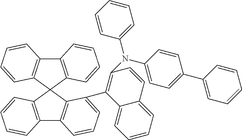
C12=C(C3(C4=C1C=CC=C4)C1=C(C4=C3C(C3=C(N(C5=CC=C(C6=CC=CC=C6)C=C5)C5=CC=CC=C5)C=CC5=CC=CC=C35)=CC=C4)C=CC=C1)C=CC=C2
